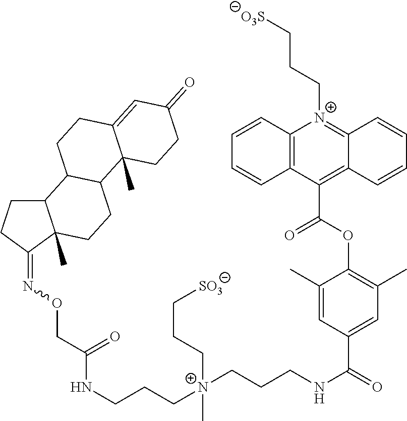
C12CCC(=NOCC(NCCC[N+](CCCNC(=O)C3=CC(C)=C(OC(C4=C5C(=[N+](CCC[O3S])C6=C4C=CC=C6)C=CC=C5)=O)C(C)=C3)(C)CCC[SO3])=O)C1(C)CCC1C2CCC2=CC(=O)CCC12C
